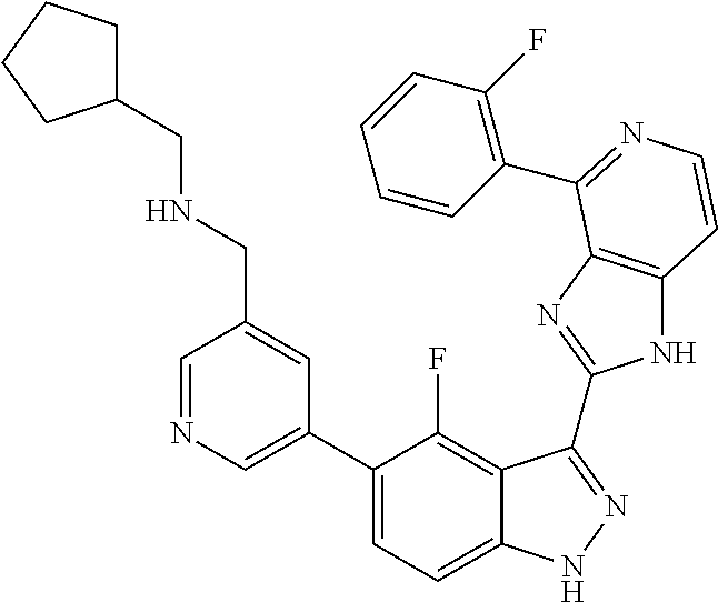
C1=C(C2=CC=C3C(=C2F)C(C2=NC4=C(N2)C=CN=C4C2=C(F)C=CC=C2)=NN3)C=C(CNCC2CCCC2)C=N1
